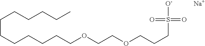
C(CCCCC)CCCCCCOCCOCCCS([O-])(=O)=O.[Na]
